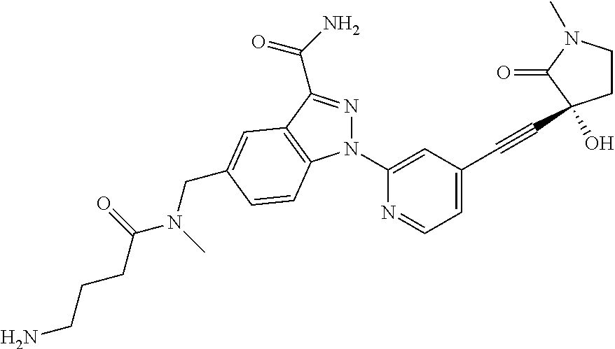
N1(C2=CC(C#CC3(O)CCN(C)C3=O)=CC=N2)N=C(C(N)=O)C2=C1C=CC(CN(C(=O)CCCN)C)=C2
